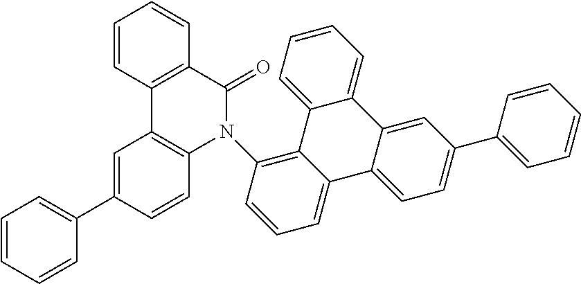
C1=CC2=C(C=C1)C(=O)N(C1=C3C(=CC=C1)C1=CC=C(C4=CC=CC=C4)C=C1C1=CC=CC=C31)C1=C2C=C(C2=CC=CC=C2)C=C1
